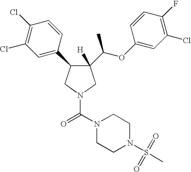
C1(C(OC2=CC(Cl)=C(F)C=C2)C)([H])C(C2=CC(Cl)=C(Cl)C=C2)CN(C(N2CCN(S(C)(=O)=O)CC2)=O)C1
